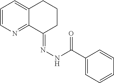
C1=CN=C2C(=C1)CCCC2=NNC(C1=CC=CC=C1)=O
